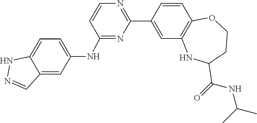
C1=CC2=C(C=C1C1=NC=CC(NC3=CC=C4C(=C3)C=NN4)=N1)NC(C(NC(C)C)=O)CCO2
